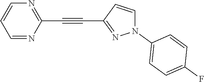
C1=NC(C#CC2=NN(C3=CC=C(F)C=C3)C=C2)=NC=C1
